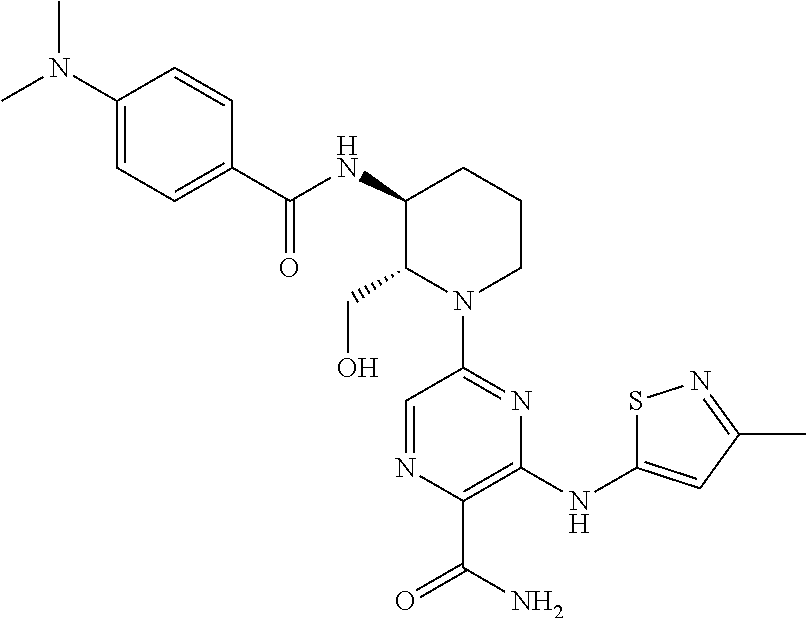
C1(CO)N(C2=NC(NC3=CC(C)=NS3)=C(C(N)=O)N=C2)CCCC1NC(=O)C1=CC=C(N(C)C)C=C1
